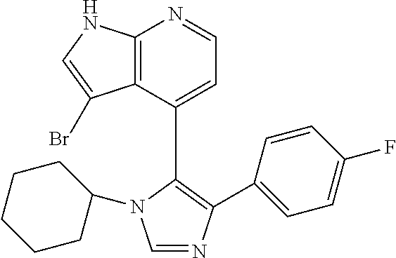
C1=NC(C2=CC=C(F)C=C2)=C(C2=CC=NC3=C2C(Br)=CN3)N1C1CCCCC1
